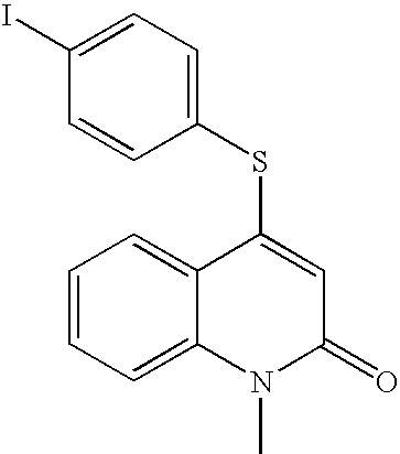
C1(I)=CC=C(SC2=CC(=O)N(C)C3=CC=CC=C23)C=C1
